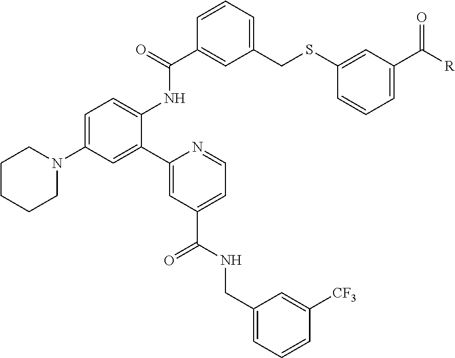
C1CCCN(C2=CC=C(NC(C3=CC(CSC4=CC(C([R])=O)=CC=C4)=CC=C3)=O)C(C3=CC(C(NCC4=CC=CC([CF3])=C4)=O)=CC=N3)=C2)C1
